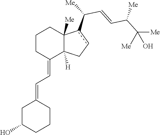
C1CC(=CC=C2CC(O)CCC2)C2([H])C([Me])(C1)c(C([Me])C=CC(C([Me])([Me])O)[Me])cC2
